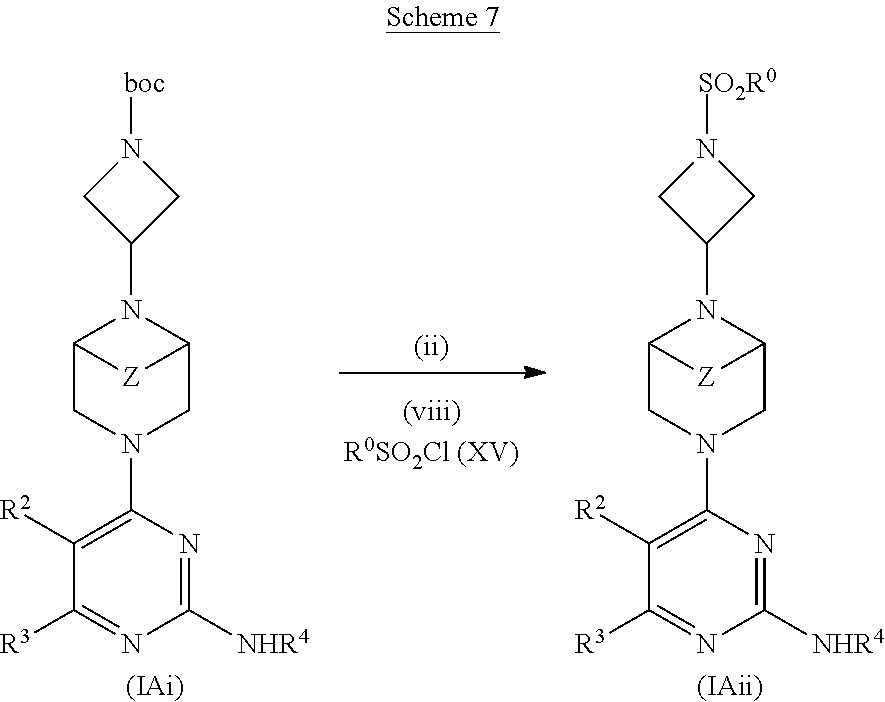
N1(C2CN([SO2R0])C2)C2CN(C3=C([R2])C([R3])=NC([NHR4])=N3)CC1[Z]2.[(IAii)].N1(C2CN([boc])C2)C2CN(C3=C([R2])C([R3])=NC([NHR4])=N3)CC1[Z]2.[(IAi)]
